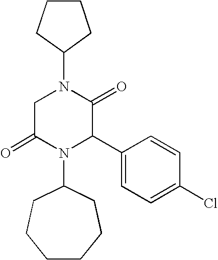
C1(N2CC(=O)N(C3CCCCCC3)C(C3=CC=C(Cl)C=C3)C2=O)CCCC1
